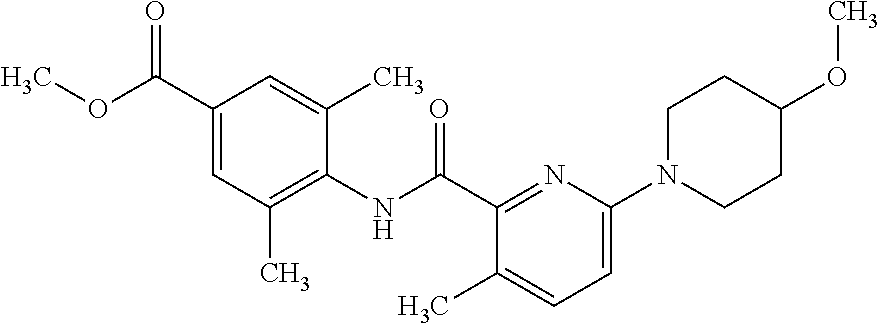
C1(C(OC)=O)=CC(C)=C(NC(C2=NC(N3CCC(OC)CC3)=CC=C2C)=O)C(C)=C1
